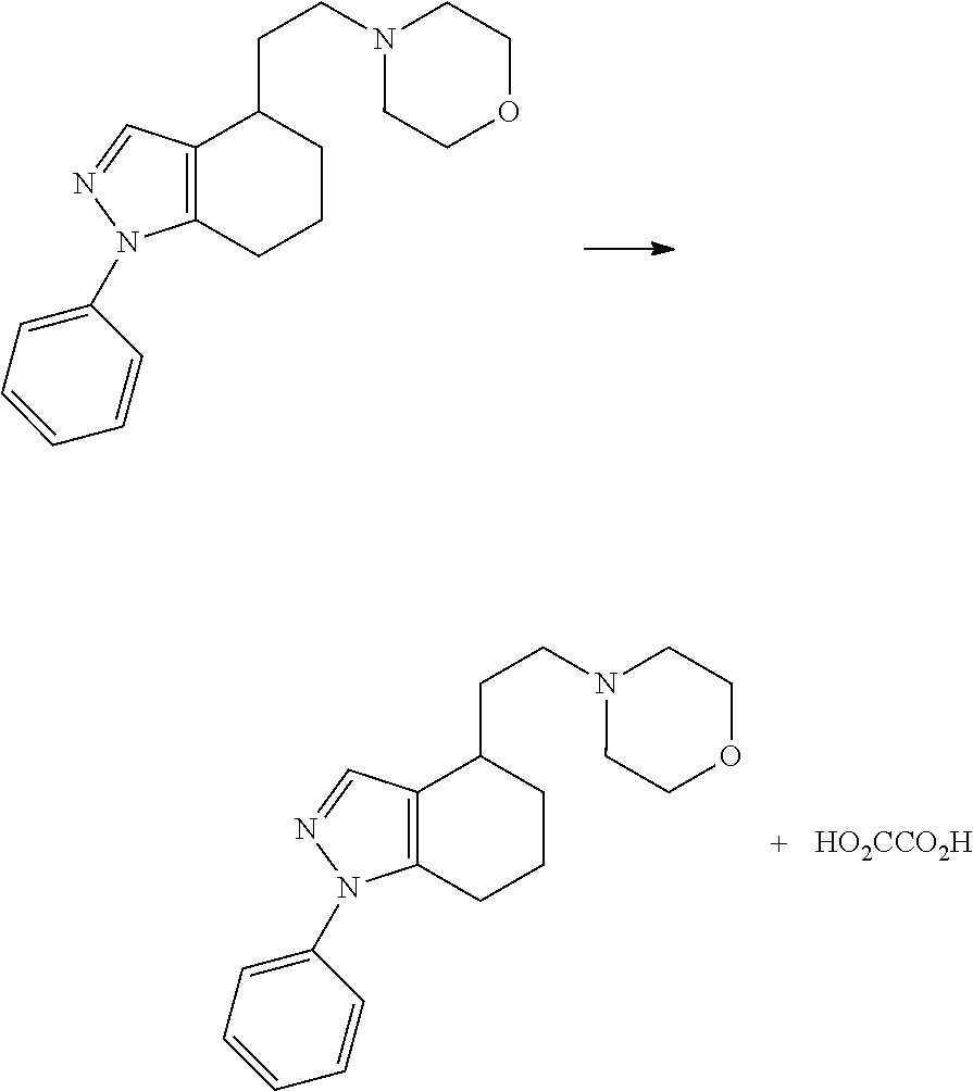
C12=C(C=NN1C1=CC=CC=C1)C(CCN1CCOCC1)CCC2.C12=C(C=NN1C1=CC=CC=C1)C(CCN1CCOCC1)CCC2.[HO2CCO2H]
